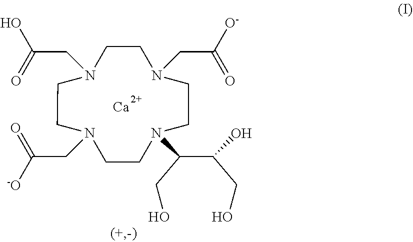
[Ca].N1(C(C(CO)O)CO)CCN(CC([O-])=O)CCN(CC(O)=O)CCN(CC([-O])=O)CC1
